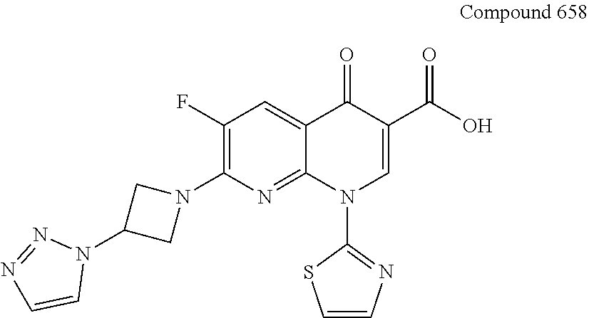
C1(F)=C(N2CC(N3N=NC=C3)C2)N=C2C(=C1)C(=O)C(C(O)=O)=CN2C1=NC=CS1
